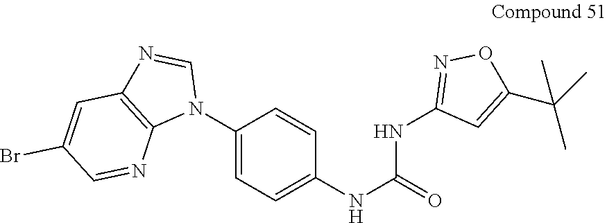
C1(N2C=NC3=C2N=CC(Br)=C3)=CC=C(NC(=O)NC2=NOC(C(C)(C)C)=C2)C=C1
